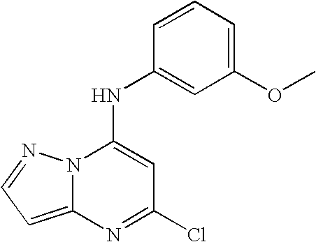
N12C(=CC=N1)N=C(Cl)C=C2NC1=CC(OC)=CC=C1
